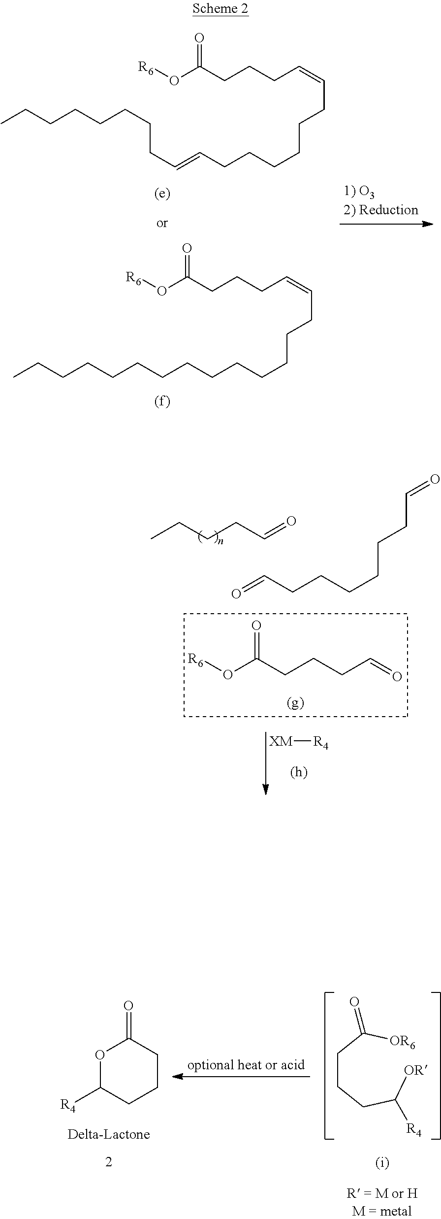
O1C([R4])CCCC1=O.C(CCC([OR])[R4])C([OR6])=O.CCCCC=O.O=CCCCCCCC=O.O=CCCCC(O[R6])=O.[XM][R4].CCCCCCCCC=CCCCCCCC=CCCCC(O[R6])=O.CCCCCCCCCCCCCCC=CCCCC(O[R6])=O
